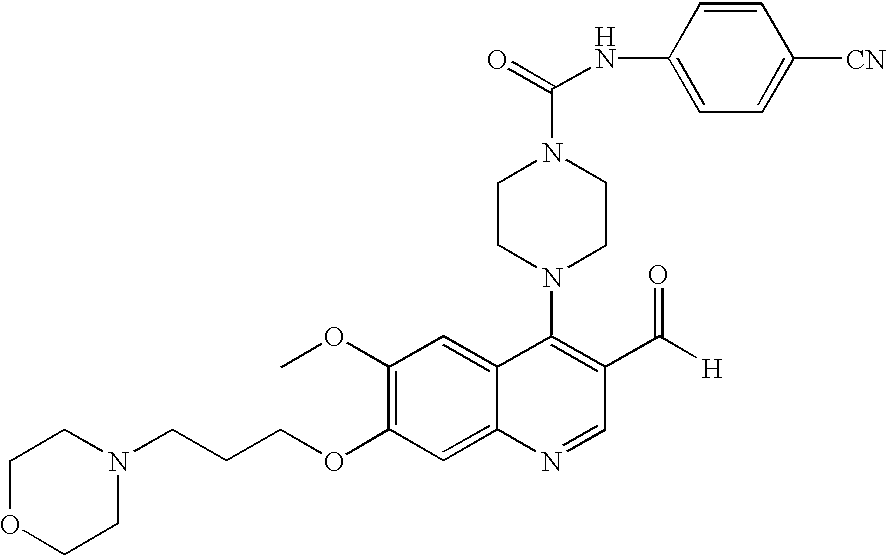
N1(CCCOC2=C(OC)C=C3C(=C2)N=CC(C([H])=O)=C3N2CCN(C(NC3=CC=C([CN])C=C3)=O)CC2)CCOCC1
